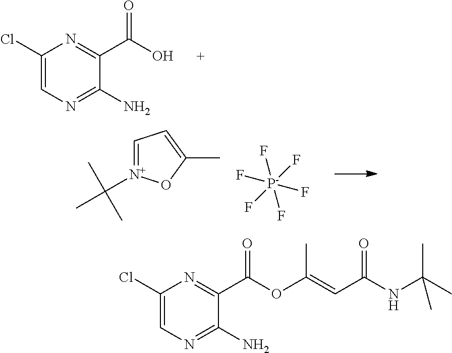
C1=[N+](C(C)(C)C)OC(C)=C1.[P-](F)(F)(F)(F)(F)F.C1(Cl)=CN=C(N)C(C(O)=O)=N1.C1(Cl)=CN=C(N)C(C(OC(=CC(NC(C)(C)C)=O)C)=O)=N1
